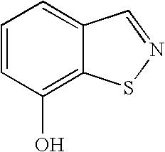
C1=CC(O)=C2C(=C1)C=NS2
